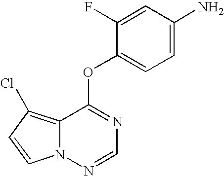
C1=CN2C(=C1Cl)C(OC1=CC=C(N)C=C1F)=NC=N2
